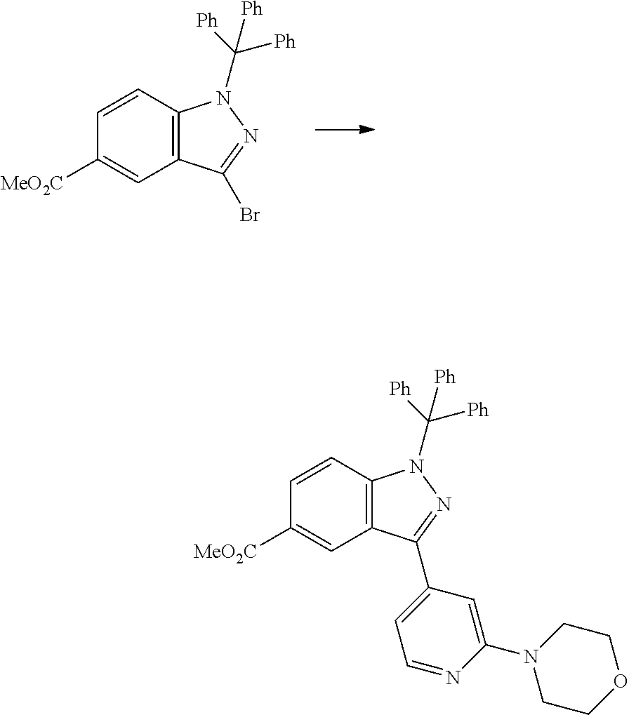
C1=CC2=C(C=C1[MeO2C])C(Br)=NN2C([Ph])([Ph])[Ph].C1=CC2=C(C=C1[MeO2C])C(C1=CC=NC(N3CCOCC3)=C1)=NN2C([Ph])([Ph])[Ph]
